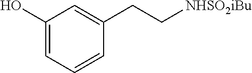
C1(O)=CC=CC(CC[NHSO2iBu])=C1
